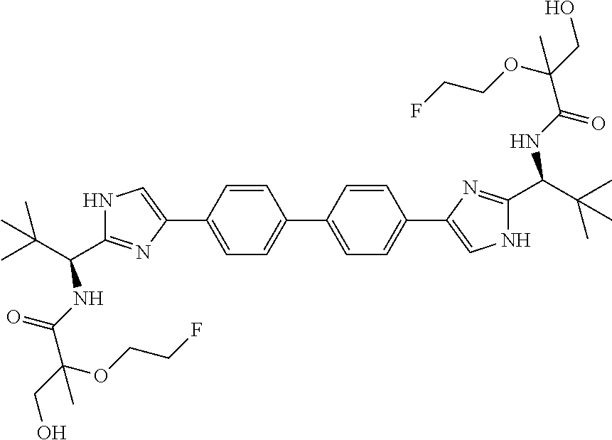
N1C(C(C(C)(C)C)NC(=O)C(OCCF)(CO)C)=NC(C2=CC=C(C3=CC=C(C4=CNC(C(C(C)(C)C)NC(=O)C(OCCF)(C)CO)=N4)C=C3)C=C2)=C1
